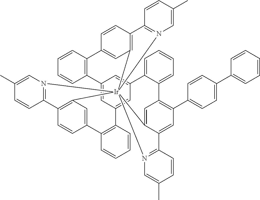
C12=CC3=CC(=C1)C1=CC=CC=C1C1=C(C4=CC=C(C5=CC=CC=C5)C=C4)C=C4C(=C1)[Ir]15(C6=C(C=CC(=C6)C6=C3C=CC=C6)C3=N1C=C(C)C=C3)(C1=C(C=CC(=C1)C1=C2C=CC=C1)C1=N5C=C(C)C=C1)N1=C4C=CC(C)=C1
